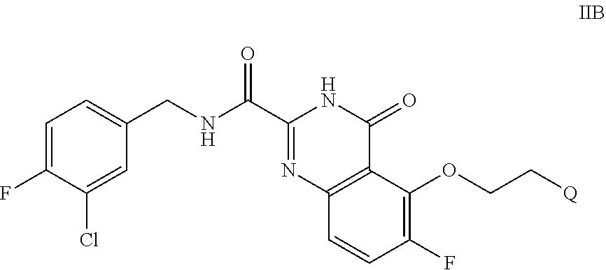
C1=C(F)C(Cl)=CC(CNC(C2=NC3=C(C(=O)N2)C(OCC[Q])=C(F)C=C3)=O)=C1
